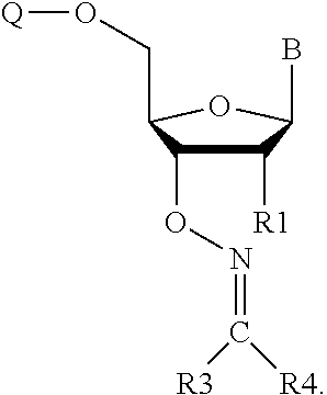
C1([R1])C(ON=C([R3])[R4])C(CO[Q])OC1B
